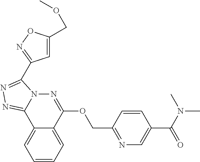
C1=CC=C2C(=C1)C1=NN=C(C3=NOC(COC)=C3)N1N=C2OCC1=NC=C(C(N(C)C)=O)C=C1
